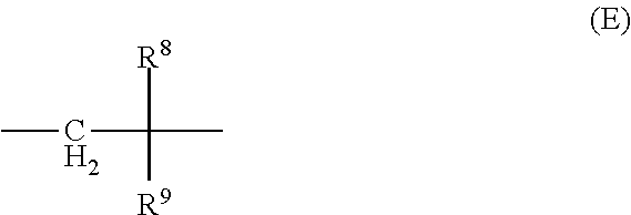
CCC([R8])([R9])C
